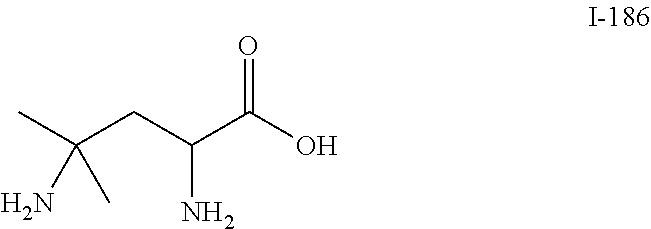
CC(CC(C(O)=O)N)(N)C
